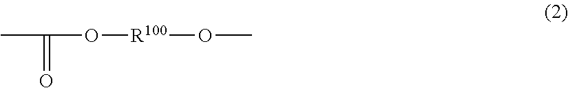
CC(=O)O[R100]OC
